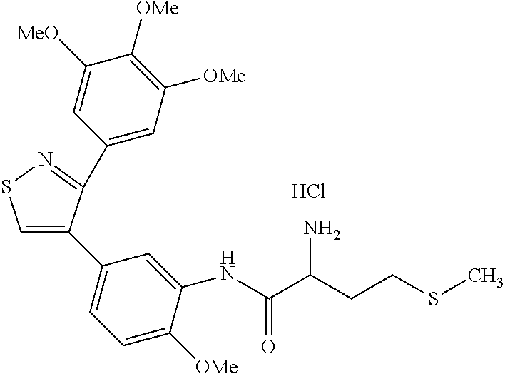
Cl.C1(C2=NSC=C2C2=CC=C([OMe])C(NC(C(CCSC)N)=O)=C2)=CC([OMe])=C([OMe])C([MeO])=C1
